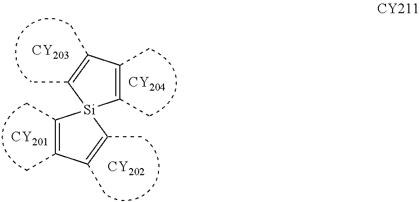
C1(C)=C(C)C(C)=C(C)[Si]12C(C)=C(C)C(C)=C2C.[CY201].[CY202].[CY203].[CY204]
